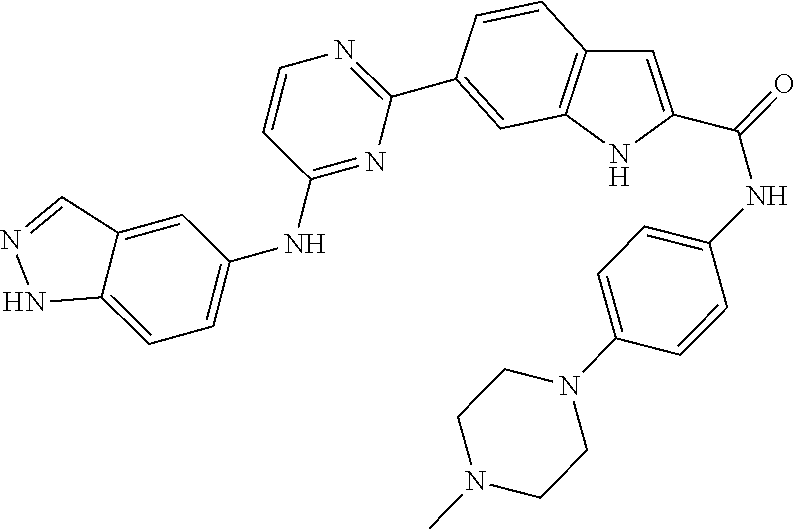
N1(C)CCN(C2=CC=C(NC(=O)C3=CC4=C(N3)C=C(C3=NC=CC(NC5=CC=C6C(=C5)C=NN6)=N3)C=C4)C=C2)CC1
